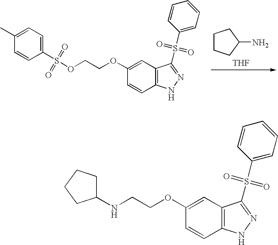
C1(S(OCCOC2=CC3=C(C=C2)NN=C3S(C2=CC=CC=C2)(=O)=O)(=O)=O)=CC=C(C)C=C1.C1CCC(N)C1.[THF].N(CCOC1=CC2=C(C=C1)NN=C2S(C1=CC=CC=C1)(=O)=O)C1CCCC1
